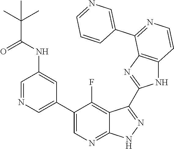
C1=NC=C(C2=CN=C3C(=C2F)C(C2=NC4=C(N2)C=CN=C4C2=CN=CC=C2)=N[N H]3)C=C1NC(C(C)(C)C)=O
